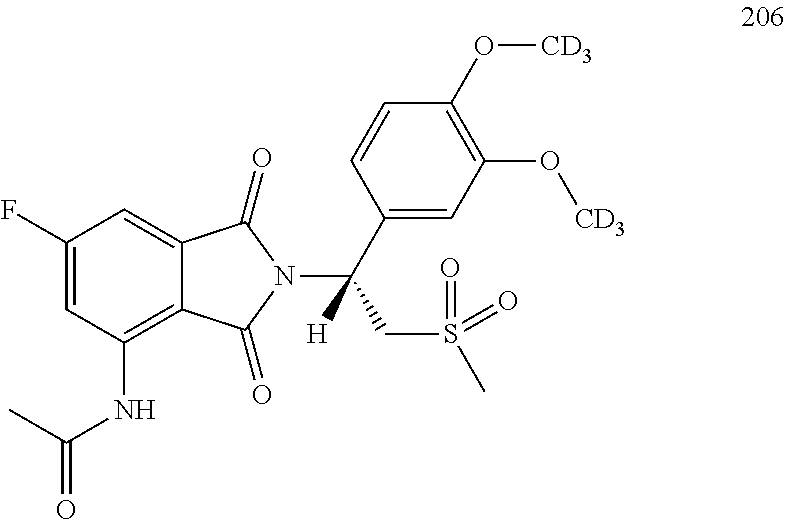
C1(F)=CC(NC(=O)C)=C2C(=C1)C(=O)N(C(C1=CC(O[CD3])=C(O[CD3])C=C1)(CS(C)(=O)=O)[H])C2=O
